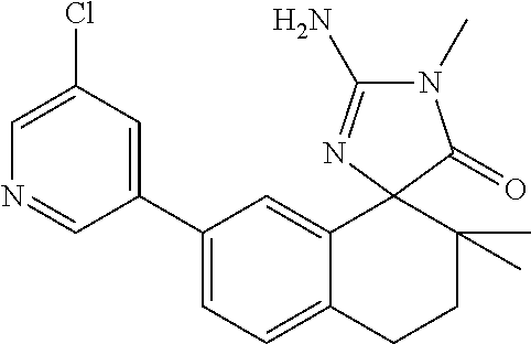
C1(C2=CC(Cl)=CN=C2)=CC=C2C(=C1)C1(C(C)(C)CC2)C(=O)N(C)C(N)=N1
